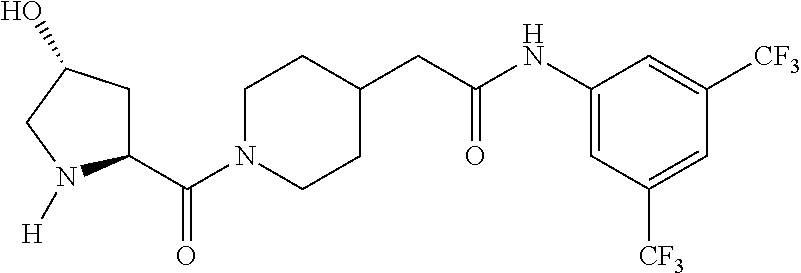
C(N1CCC(CC(NC2=CC([CF3])=CC([CF3])=C2)=O)CC1)(C1CC(O)CN1[H])=O
